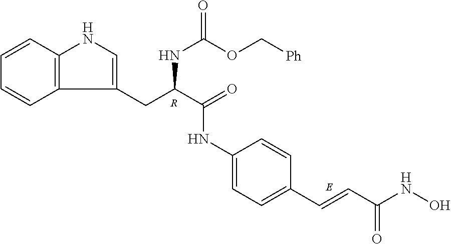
N(C1=CC=C(C=CC(NO)=O)C=C1)C(=O)C(NC(OC[Ph])=O)CC1=CNC2=C1C=CC=C2.[R]
